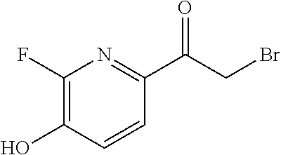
C1(F)=C(O)C=CC(C(CBr)=O)=N1
